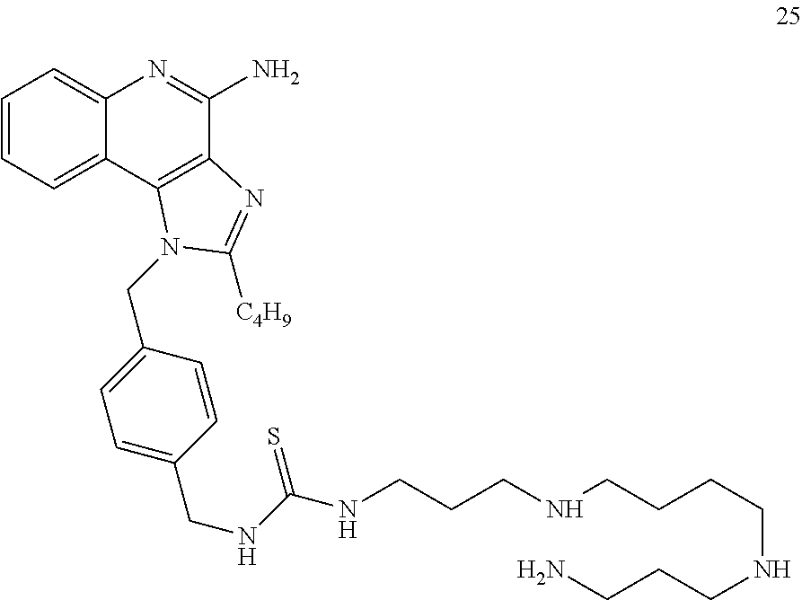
C1=CC=C2C(=C1)N=C(N)C1=C2N(CC2=CC=C(CNC(=S)NCCCNCCCCNCCCN)C=C2)C([C4H9])=N1
